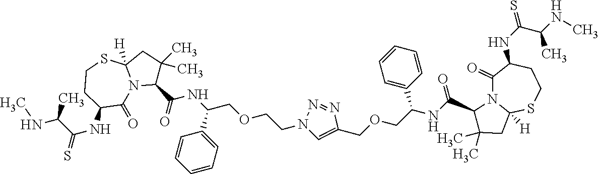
N(C(COCCN1C=C(COCC(C2=CC=CC=C2)NC(=O)C2C(C)(C)CC3([H])N2C(=O)C(NC(C(C)NC)=S)CCS3)N=N1)C1=CC=CC=C1)C(=O)C1C(C)(C)CC2([H])N1C(=O)C(NC(=S)C(NC)C)CCS2
